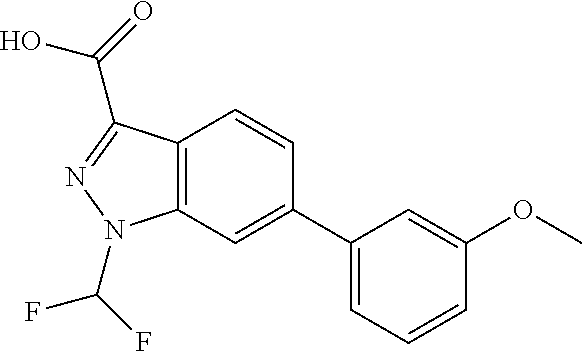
C12=C(C=C(C3=CC=CC(OC)=C3)C=C1)N(C(F)F)N=C2C(=O)O
